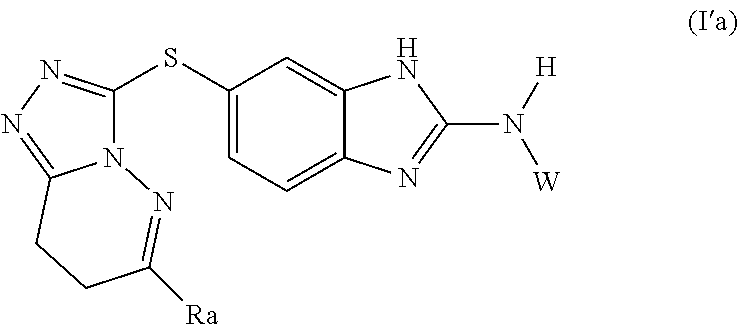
C1=C2C(=CC=C1SC1=NN=C3N1N=C([Ra])CC3)N=C(N([W])[H])N2
